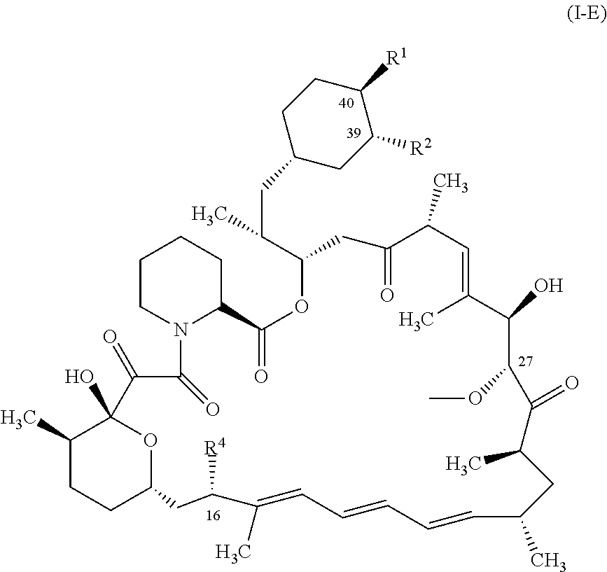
C1(C)CCC2OC1(O)C(=O)C(=O)N1C(CCCC1)C(=O)OC(C(C)CC1CC([R2])C([R1])CC1)CC(=O)C(C)C=C(C)C(O)C(OC)C(=O)C(C)CC(C)C=CC=CC=C(C)C([R4])C2
